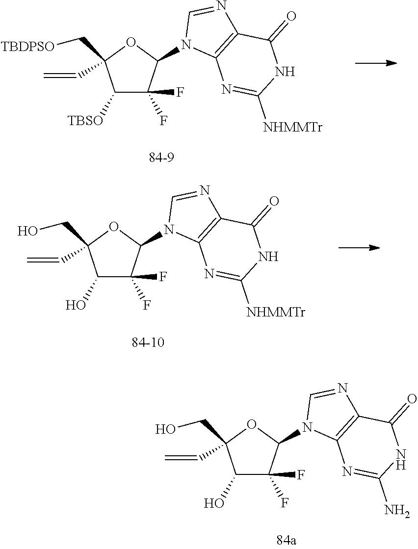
C1([TBSO])C(F)(F)C(N2C3=C(N=C2)C(=O)NC([NHMMTr])=N3)OC1(C[TBDPSO])C=C.C1(O)C(F)(F)C(N2C3=C(N=C2)C(=O)NC([NHMMTr])=N3)OC1(CO)C=C.C1(O)C(F)(F)C(N2C3=C(N=C2)C(=O)NC(N)=N3)OC1(CO)C=C
